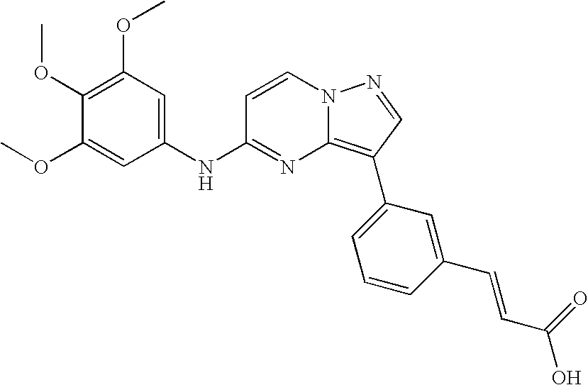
C1(OC)=C(OC)C=C(NC2=NC3=C(C4=CC=CC(C=CC(O)=O)=C4)C=NN3C=C2)C=C1OC
